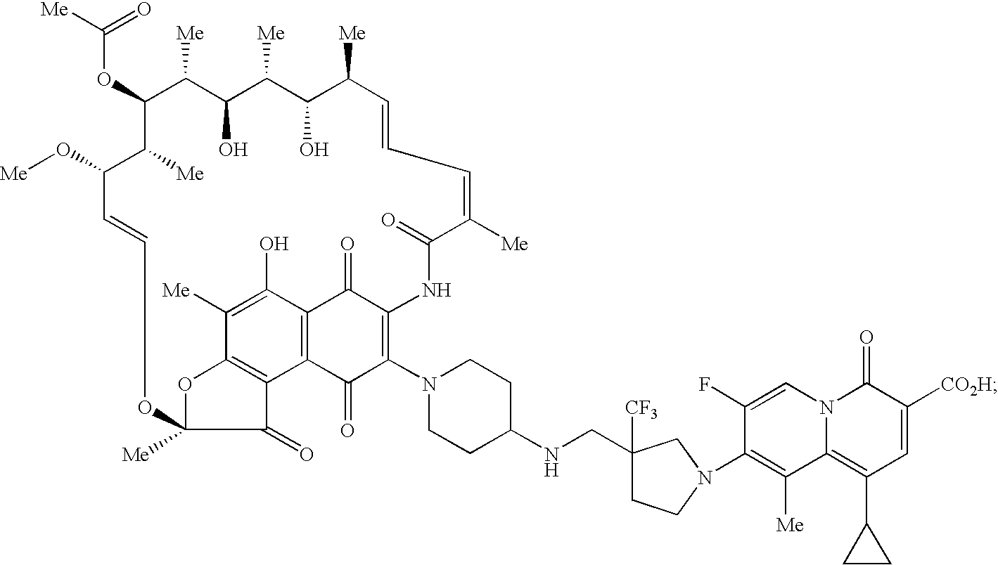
C(OC1C([Me])C(O)C([Me])C(O)C([Me])C=CC=C([Me])C(=O)NC2=C(N3CCC(NCC4([CF3])CCN(C5=C([Me])C6=C(C7CC7)C=C([CO2H])C(=O)N6C=C5F)C4)CC3)C(=O)C3=C(C2=O)C(O)=C([Me])C2=C3C(=O)C([Me])(O2)OC=CC(O[Me])C1[Me])([Me])=O
